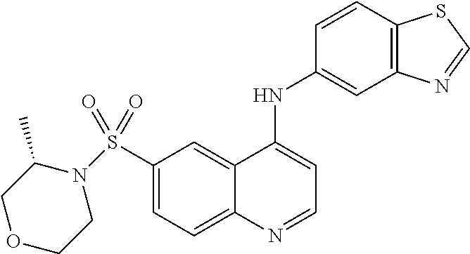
C1(S(=O)(=O)N2CCOCC2C)=CC=C2C(=C1)C(NC1=CC3=C(C=C1)SC=N3)=CC=N2
